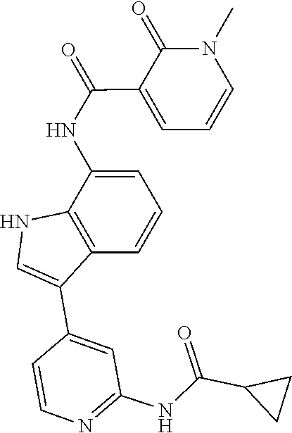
C1(C(NC2=CC=CC3=C2NC=C3C2=CC(NC(C3CC3)=O)=NC=C2)=O)=CC=CN(C)C1=O
